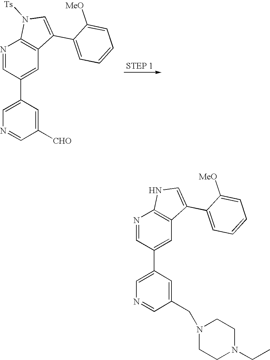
N1=CC(C2=CN=CC(CN3CCN(CC)CC3)=C2)=CC2=C1NC=C2C1=CC=CC=C1[MeO].N1=CC(C2=CN=CC([CHO])=C2)=CC2=C1N([Ts])C=C2C1=CC=CC=C1[MeO]
